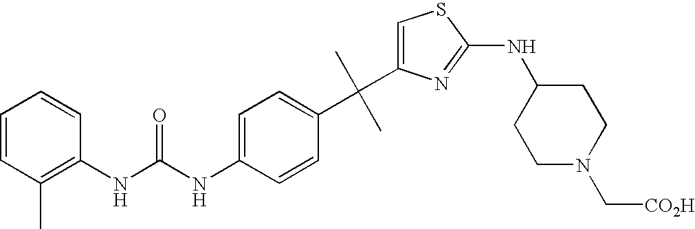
C1(NC(NC2=C(C)C=CC=C2)=O)=CC=C(C(C)(C)C2=CSC(NC3CCN(C[CO2H])CC3)=N2)C=C1
